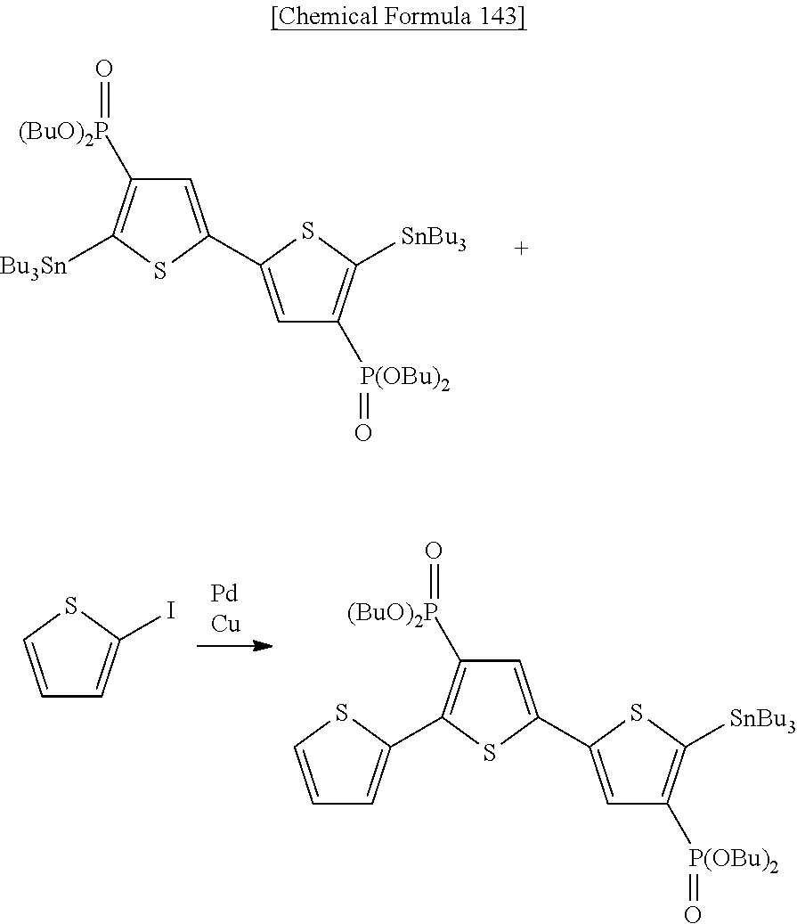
C1=C(C2=CC([P(OBu)2]=O)=C([SnBu3])S2)SC([Bu3Sn])=C1[(BuO)2P]=O.C1=CSC(I)=C1.C1=C(C2=CC([P(OBu)2]=O)=C([SnBu3])S2)SC(C2=CC=CS2)=C1[(BuO)2P]=O
